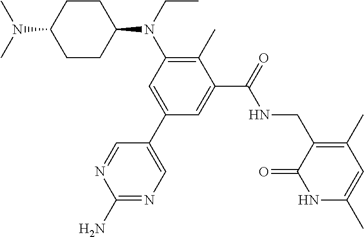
C1CC(N(CC)C2=C(C)C(C(=O)NCC3=C(C)C=C(C)NC3=O)=CC(C3=CN=C(N)N=C3)=C2)CCC1N(C)C
